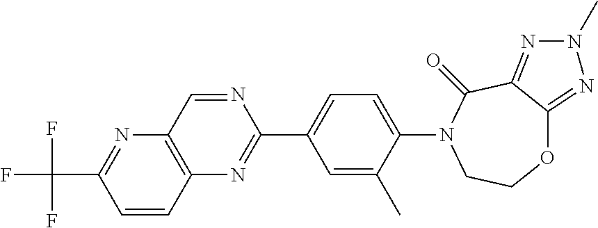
O1C2=NN(C)N=C2C(=O)N(C2=CC=C(C3=NC4=C(N=C(C(F)(F)F)C=C4)C=N3)C=C2C)CC1
